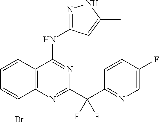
C1=CC2=C(C(Br)=C1)N=C(C(C1=NC=C(F)C=C1)(F)F)N=C2NC1=NNC(C)=C1
